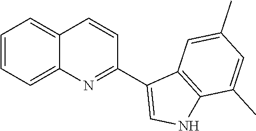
C1=CC=C2C(=C1)C=CC(C1=CNC3=C1C=C(C)C=C3C)=N2
